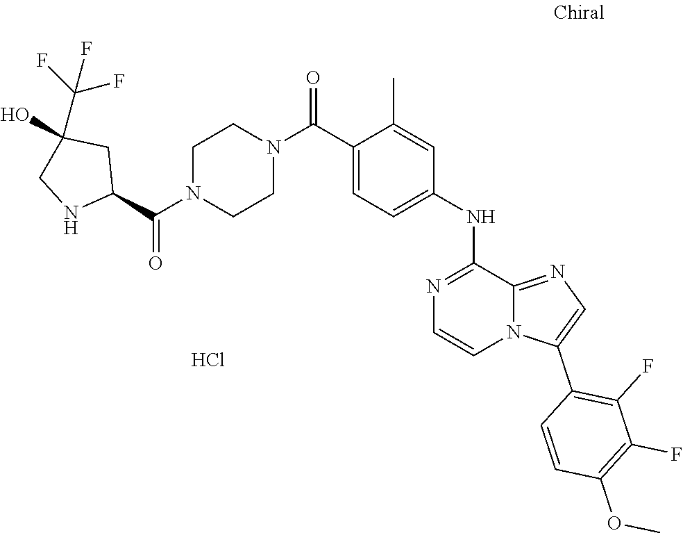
O(C)C1=C(F)C(F)=C(C2=CN=C3N2C=CN=C3NC2=CC=C(C(N3CCN(C(C4NCC(O)(C(F)(F)F)C4)=O)CC3)=O)C(C)=C2)C=C1.Cl
